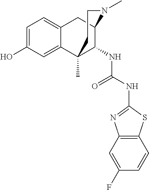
C1=C(O)C=C2C(=C1)CC1C(NC(NC3=NC4=C(S3)C=CC(F)=C4)=O)C2(C)CCN1C
